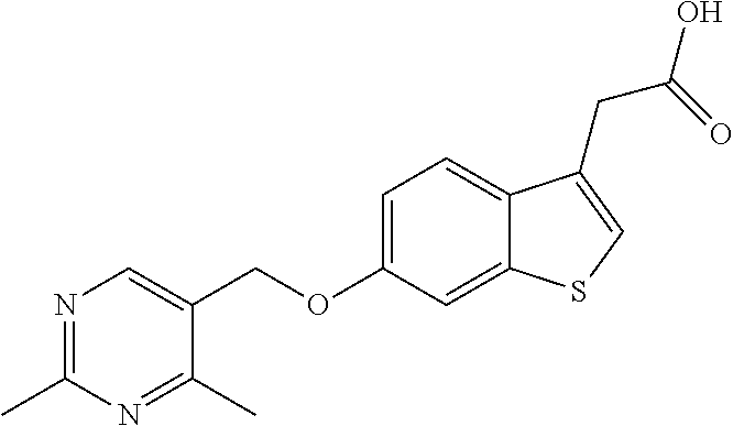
C(OC1=CC=C2C(=C1)SC=C2CC(=O)O)C1=CN=C(C)N=C1C
